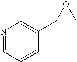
N1=CC=CC(C2CO2)=C1
